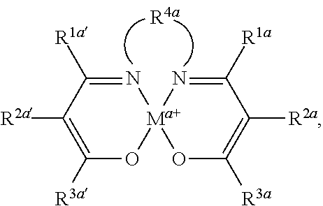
C1([R3a])=C([R2a])C([R1a])=N[Ma+]2(O1)OC([R3a])=C([R2a])C([R1a])=N2
